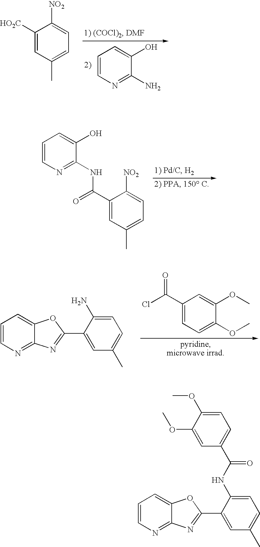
C1=CN=C(N)C(O)=C1.C1([HO2C])=CC(C)=CC=C1[NO2].C1=CN=C(NC(C2=CC(C)=CC=C2[NO2])=O)C(O)=C1.C1(C(Cl)=O)=CC=C(OC)C(OC)=C1.C1=CN=C2C(=C1)OC(C1=CC(C)=CC=C1N)=N2.C1=CN=C2C(=C1)OC(C1=CC(C)=CC=C1NC(C1=CC=C(OC)C(OC)=C1)=O)=N2
